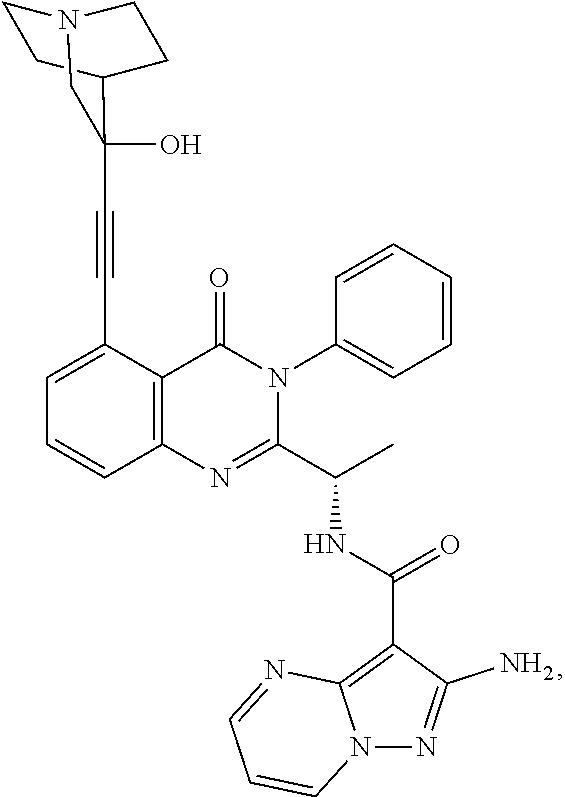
C1=C(C#CC2(O)C3CCN(C2)CC3)C2=C(C=C1)N=C(C(C)NC(=O)C1=C3N(N=C1N)C=CC=N3)N(C1=CC=CC=C1)C2=O
